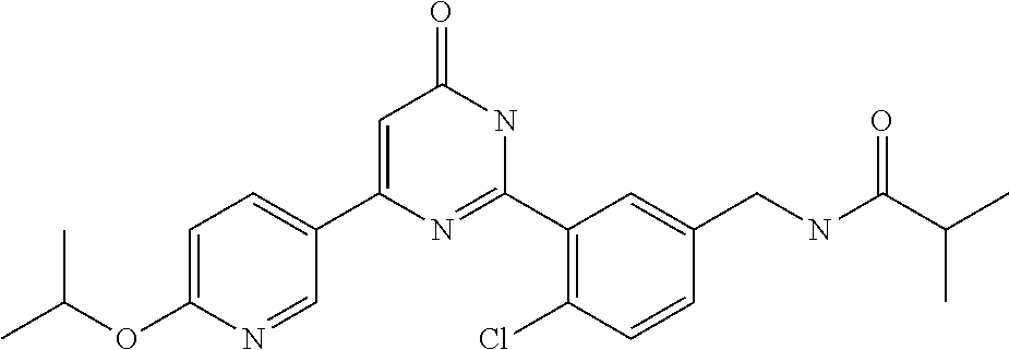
C1(C2=CC(=O)NC(C3=C(Cl)C=CC(CNC(C(C)C)=O)=C3)=N2)=CC=C(OC(C)C)N=C1
